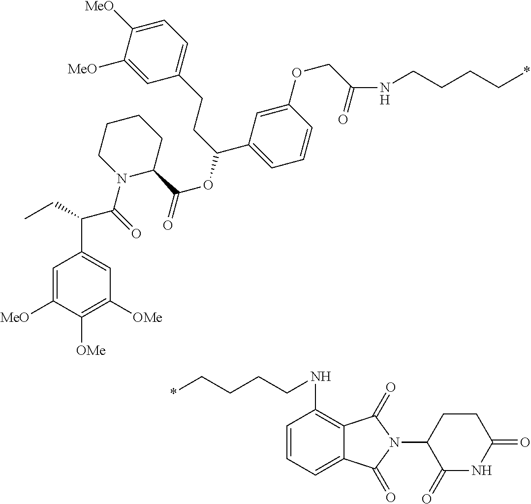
O(C1=CC(C(CCC2=CC=C([MeO])C([MeO])=C2)OC(C2CCCCN2C(=O)C(C2=CC([OMe])=C([OMe])C([MeO])=C2)CC)=O)=CC=C1)CC(NCCCC*)=O.C1(NCCCC*)=C2C(=CC=C1)C(=O)N(C1CCC(=O)NC1=O)C2=O
